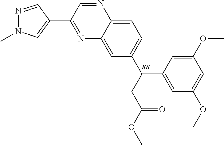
N1=C(C2=CN(C)N=C2)C=NC2=CC=C(C(C3=CC(OC)=CC(OC)=C3)CC(OC)=O)C=C12
